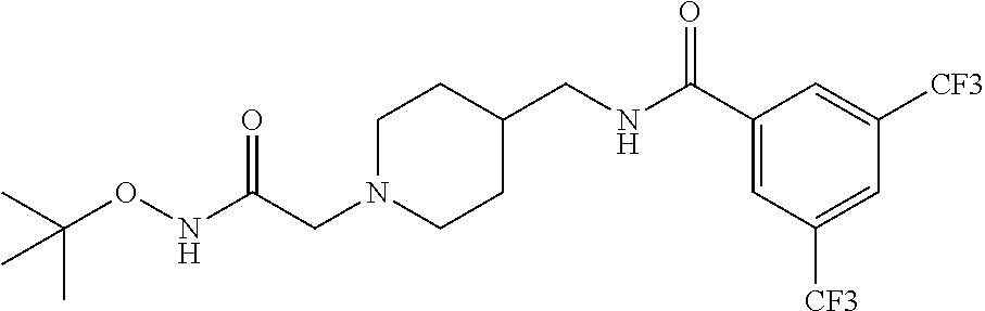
C1N(CC(=O)NOC(C)(C)C)CCC(CNC(C2=CC([CF3])=CC([CF3])=C2)=O)C1
